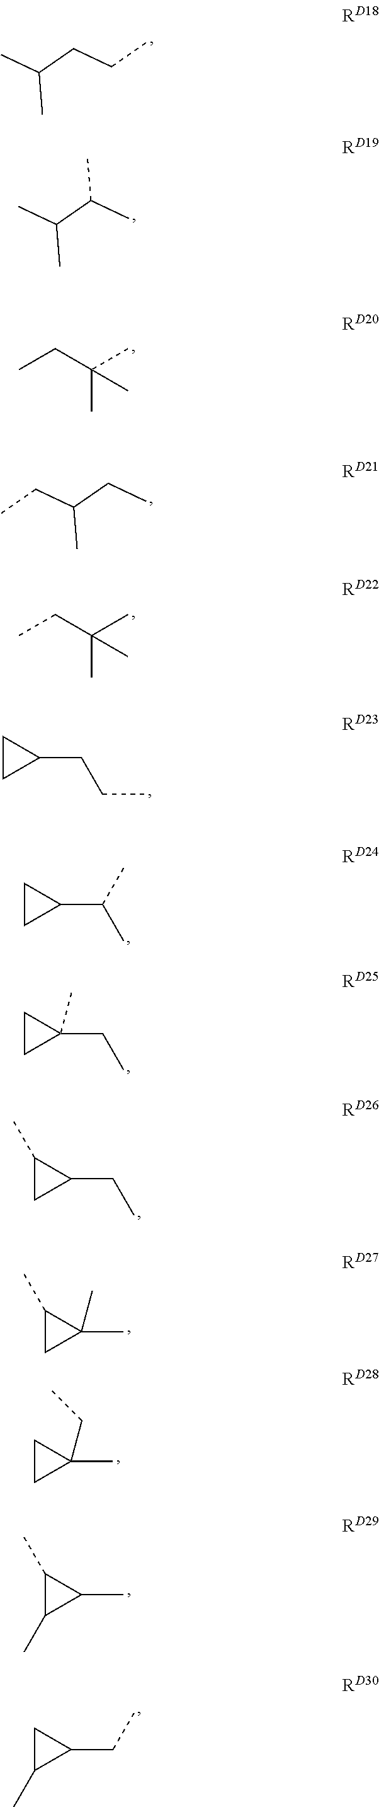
CC(CCC)C.CC(C(C)C)C.C1(CCC)CC1.C1(C(C)C)CC1.C1(CC)(C)CC1.C1(CC)C(C)C1.C1(CC)CC1C.CCC(C)(C)C.C(C(CC)C)C.CCC(C)(C)C.C1(C)(C)C(C)C1.C1(C)(CC)CC1.C1(C)C(C)C1C
